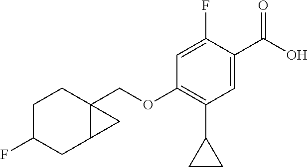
C1(F)CC2C(COC3=C(C4CC4)C=C(C(O)=O)C(F)=C3)(CC1)C2
